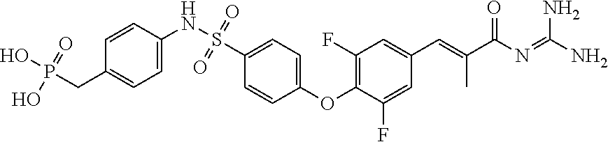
C1=CC(OC2=C(F)C=C(C=C(C)C(N=C(N)N)=O)C=C2F)=CC=C1S(NC1=CC=C(CP(O)(O)=O)C=C1)(=O)=O
